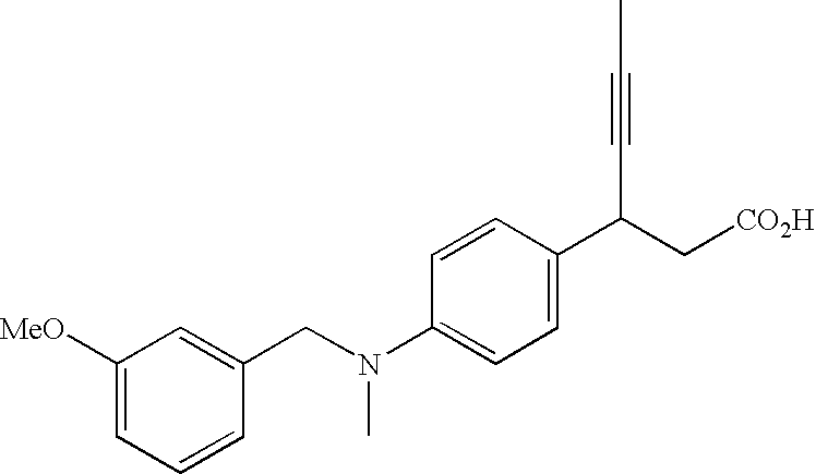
C1([MeO])=CC=CC(CN(C2=CC=C(C(C#CC)C[CO2H])C=C2)C)=C1
